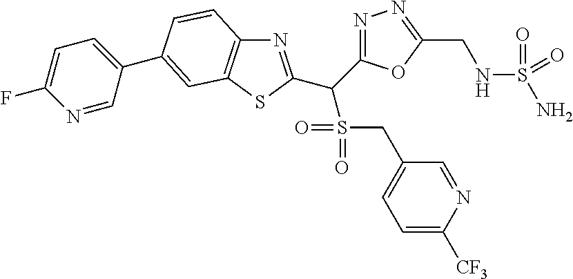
N1=C(C(C2=NC3=C(S2)C=C(C2=CC=C(F)N=C2)C=C3)S(=O)(=O)CC2=CC=C([CF3])N=C2)OC(CNS(N)(=O)=O)=N1
